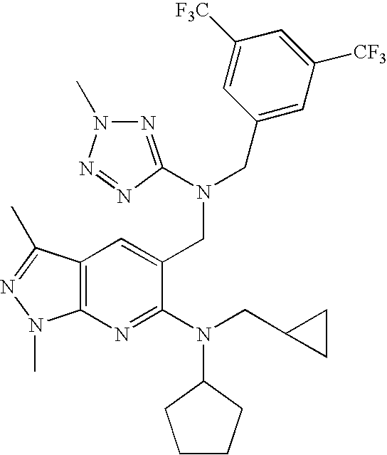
N1=C(N(CC2=CC3=C(N=C2N(C2CCCC2)CC2CC2)N(C)N=C3C)CC2=CC([CF3])=CC([F3C])=C2)N=NN1C
